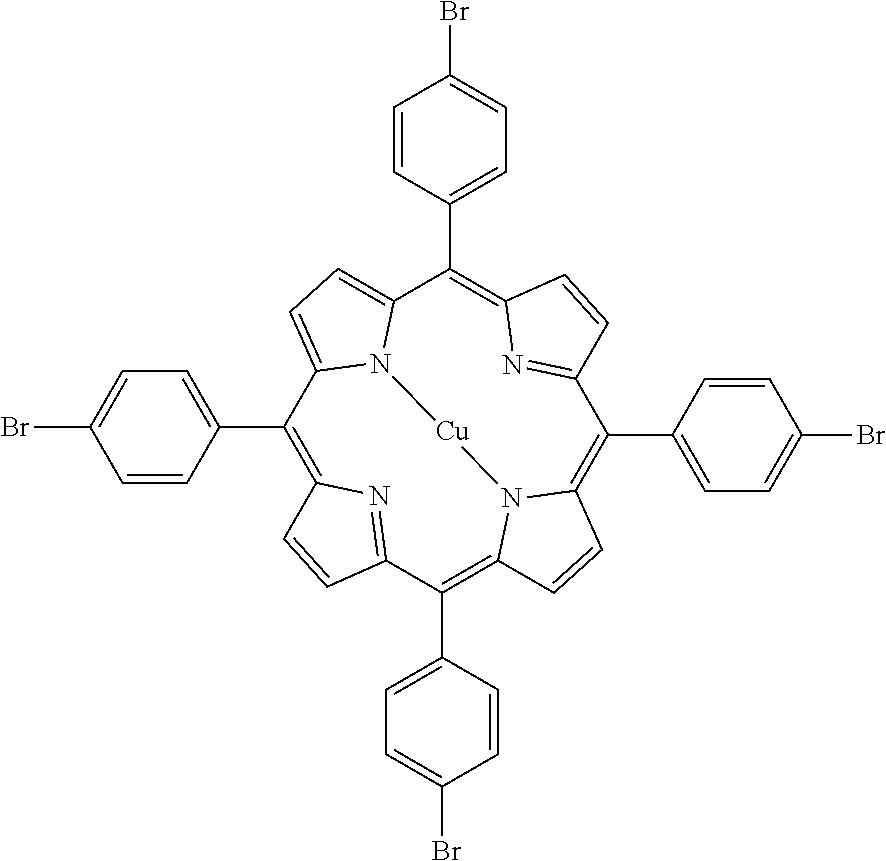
C1(C2=CC=C(Br)C=C2)=C2N=C(C(C3=CC=C(Br)C=C3)=C3N4C(=C(C5=CC=C(Br)C=C5)C5=NC(=C(C6=CC=C(Br)C=C6)C6=CC=C1N6[Cu]4)C=C5)C=C3)C=C2
